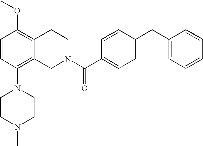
O(C1=C2C(=C(N3CCN(C)CC3)C=C1)CN(C(C1=CC=C(CC3=CC=CC=C3)C=C1)=O)CC2)C
